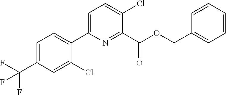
C1(Cl)=CC(C(F)(F)F)=CC=C1C1=CC=C(Cl)C(C(OCC2=CC=CC=C2)=O)=N1
